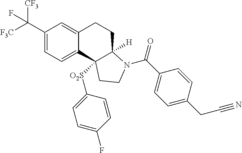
C(C1=CC=C2C(=C1)CCC1([H])C2([O2S]C2=CC=C(F)C=C2)CCN1C(=O)C1=CC=C(CC#N)C=C1)([F3C])([CF3])F
